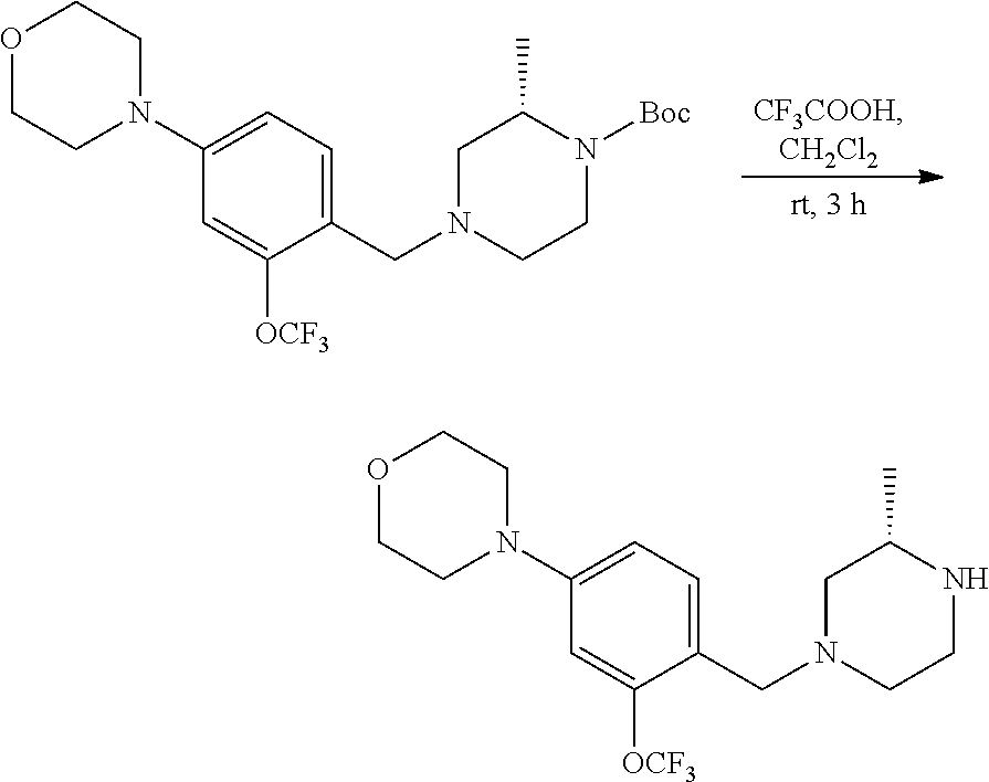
C1(N2CCOCC2)=CC=C(CN2CCN([Boc])C(C)C2)C([OCF3])=C1.C1(N2CCOCC2)=CC=C(CN2CCNC(C)C2)C([OCF3])=C1
